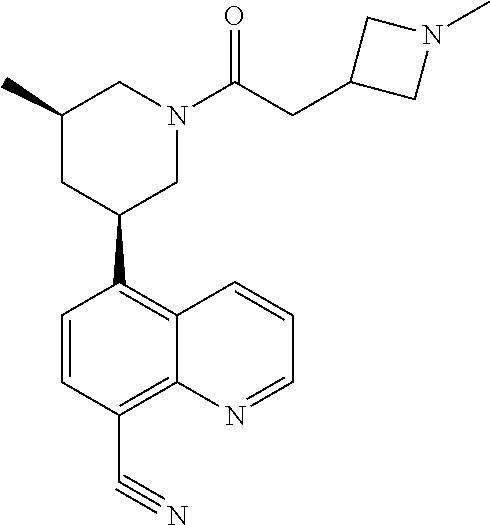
C1(C)CC(C2=C3C(=C(C#N)C=C2)N=CC=C3)CN(C(CC2CN(C)C2)=O)C1
